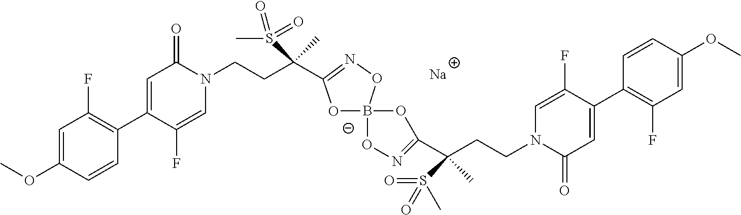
[Na].C1=C(OC)C=CC(C2=CC(=O)N(CCC(S(C)(=O)=O)(C3=NOB4([O-]3)ON=C(C(CCN3C=C(F)C(C5=C(F)C=C(OC)C=C5)=CC3=O)(S(C)(=O)=O)C)O4)C)C=C2F)=C1F
